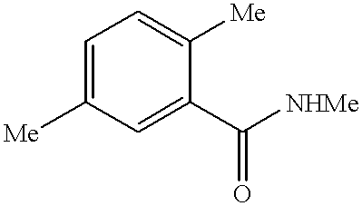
C1=C([Me])C=C(C([NHMe])=O)C([Me])=C1
